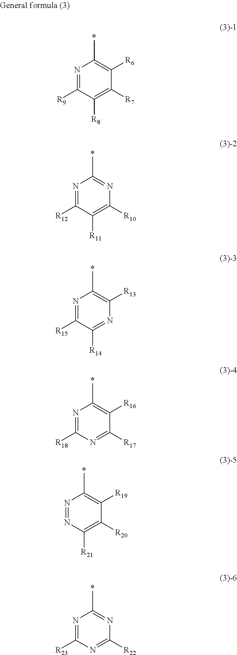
N1=C([R12])C([R11])=C([R10])N=C1C.N1=C([R15])C([R14])=NC([R13])=C1C.N1=C([R18])N=C([R17])C([R16])=C1C.N1=NC([R21])=C([R20])C([R19])=C1C.N1=C([R23])N=C([R22])N=C1C.N1=C([R9])C([R8])=C([R7])C([R6])=C1C
